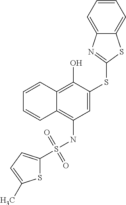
C1(S(NC2=C3C(=C(O)C(SC4=NC5=CC=CC=C5S4)=C2)C=CC=C3)(=O)=O)=CC=C(C)S1
